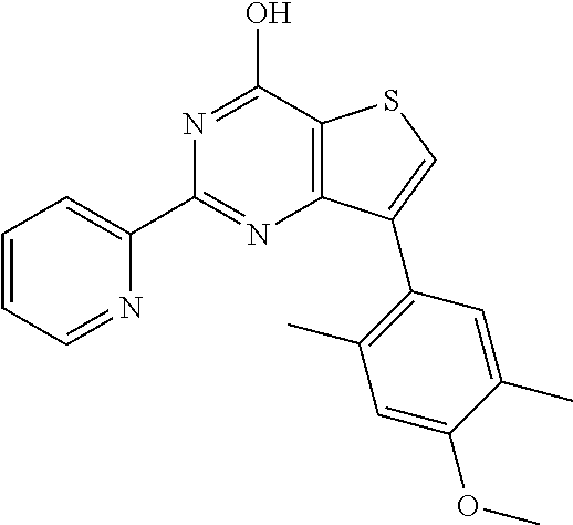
N1=C(O)C2=C(N=C1C1=CC=CC=N1)C(C1=C(C)C=C(OC)C(C)=C1)=CS2
